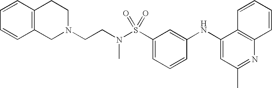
C1(NC2=CC(C)=NC3=C2C=CC=C3)=CC(S(N(CCN2CC3=C(CC2)C=CC=C3)C)(=O)=O)=CC=C1
